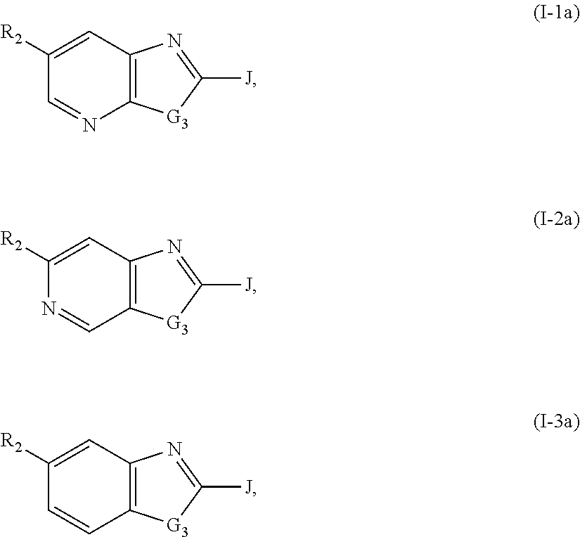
C1([R2])=CC2=C(N=C1)[G3]C([J])=N2.C1([R2])=CC2=C(C=N1)[G3]C([J])=N2.C1([R2])=CC2=C(C=C1)[G3]C([J])=N2
